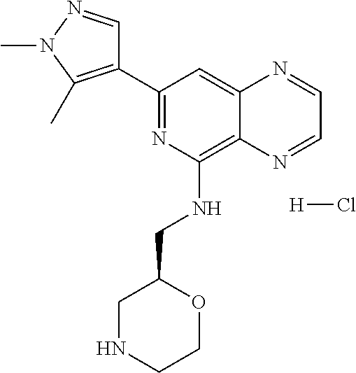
C1(C2=C(C)N(C)N=C2)=NC(NCC2CNCCO2)=C2C(=C1)N=CC=N2.[H]Cl
